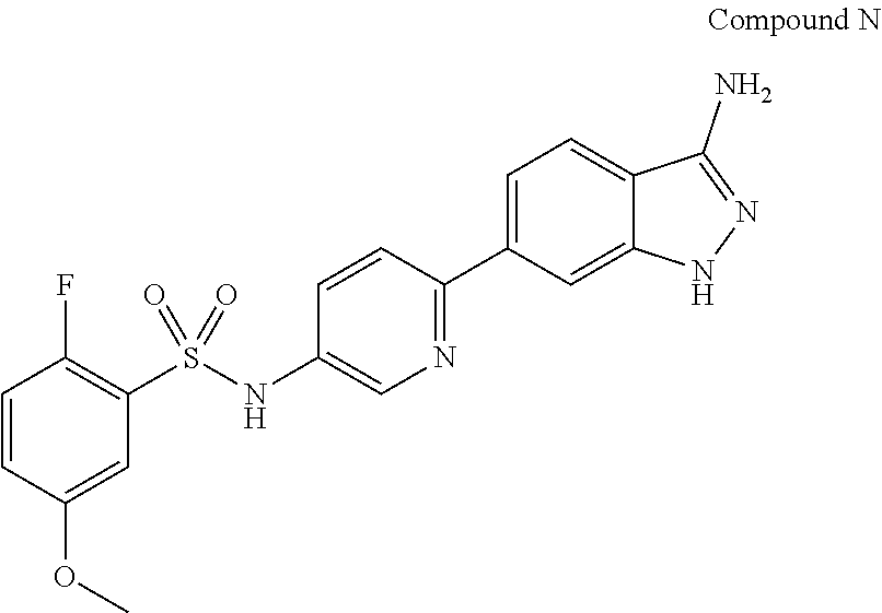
S(=O)(C1=C(F)C=CC(OC)=C1)(=O)NC1=CN=C(C2=CC=C3C(N)=NNC3=C2)C=C1
